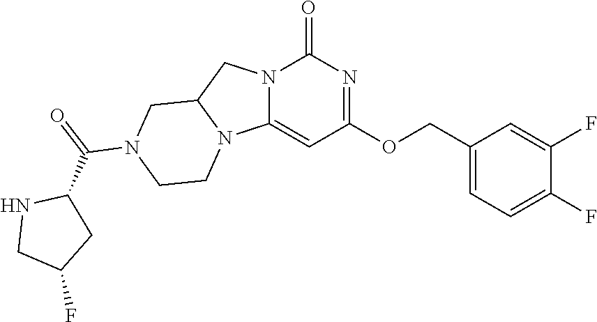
C1(COC2=NC(=O)N3C(=C2)N2C(C3)CN(C(=O)C3NCC(F)C3)CC2)=CC=C(F)C(F)=C1
